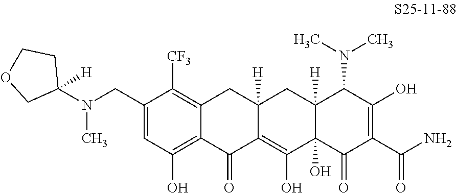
C1(CN(C2([H])CCOC2)C)=CC(O)=C2C(=C1[CF3])CC1([H])C(=C(O)C3(O)C([H])(C1)C(N(C)C)C(O)=C(C(N)=O)C3=O)C2=O
